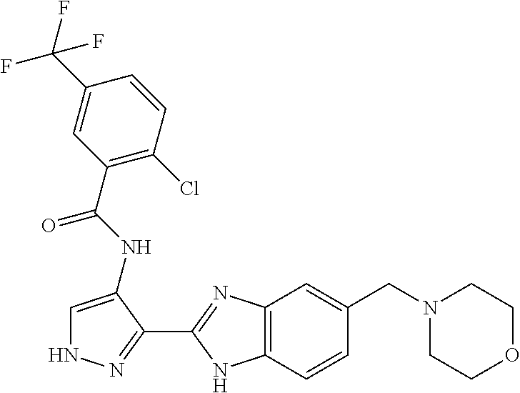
C1=C(NC(=O)C2=C(Cl)C=CC(C(F)(F)F)=C2)C(C2=NC3=C(N2)C=CC(CN2CCOCC2)=C3)=NN1
